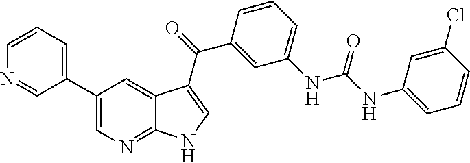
C1(C2=CC=CN=C2)=CN=C2C(=C1)C(C(C1=CC(NC(=O)NC3=CC=CC(Cl)=C3)=CC=C1)=O)=CN2
